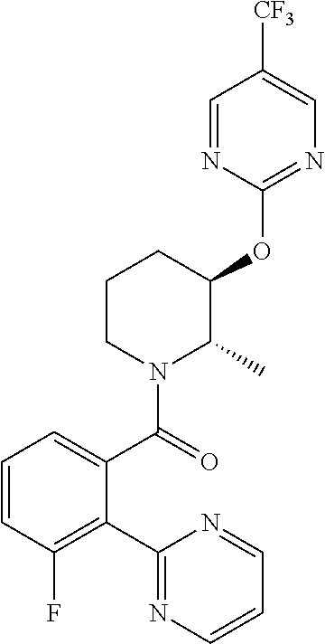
C1=CC(F)=C(C2=NC=CC=N2)C(C(=O)N2C(C)C(OC3=NC=C([CF3])C=N3)CCC2)=C1
